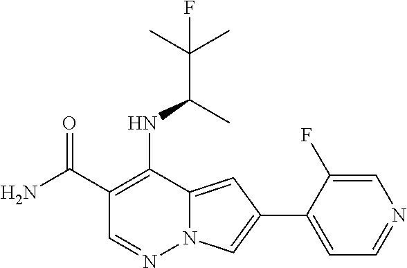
C1(C(N)=O)=C(NC(C(C)(C)F)C)C2=CC(C3=CC=NC=C3F)=CN2N=C1
